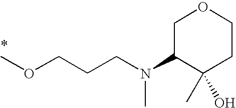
C1C(N(CCCOC)C)C(C)(O)CCO1
